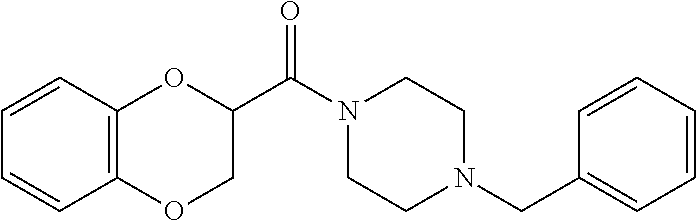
C12=C(C=CC=C1)OC(C(N1CCN(CC3=CC=CC=C3)CC1)=O)CO2
